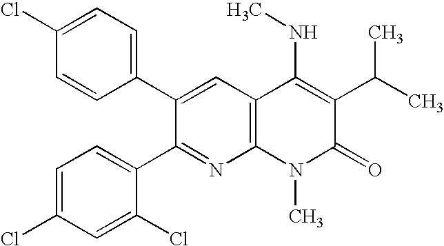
C1(Cl)=CC=C(C2=CC3=C(N=C2C2=CC=C(Cl)C=C2Cl)N(C)C(=O)C(C(C)C)=C3NC)C=C1
